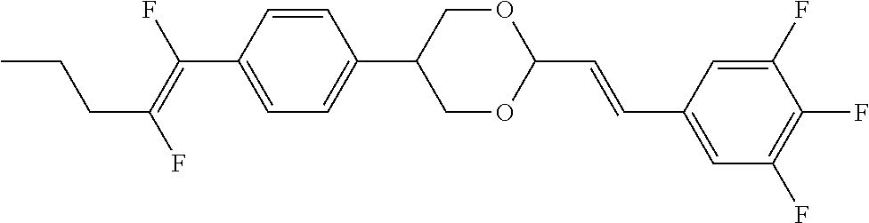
C(C1=CC=C(C2COC(C=CC3=CC(F)=C(F)C(F)=C3)OC2)C=C1)(=C(F)CCC)F
